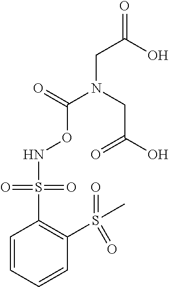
C1=CC=CC(S(=O)(=O)C)=C1S(=O)(=O)NOC(=O)N(CC(=O)O)CC(O)=O
